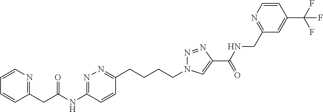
C1=CN=C(CC(NC2=NN=C(CCCCN3N=NC(C(NCC4=NC=CC(C(F)(F)F)=C4)=O)=C3)C=C2)=O)C=C1
